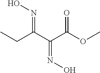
C(C(C(C(OC)=O)=NO)=NO)C
